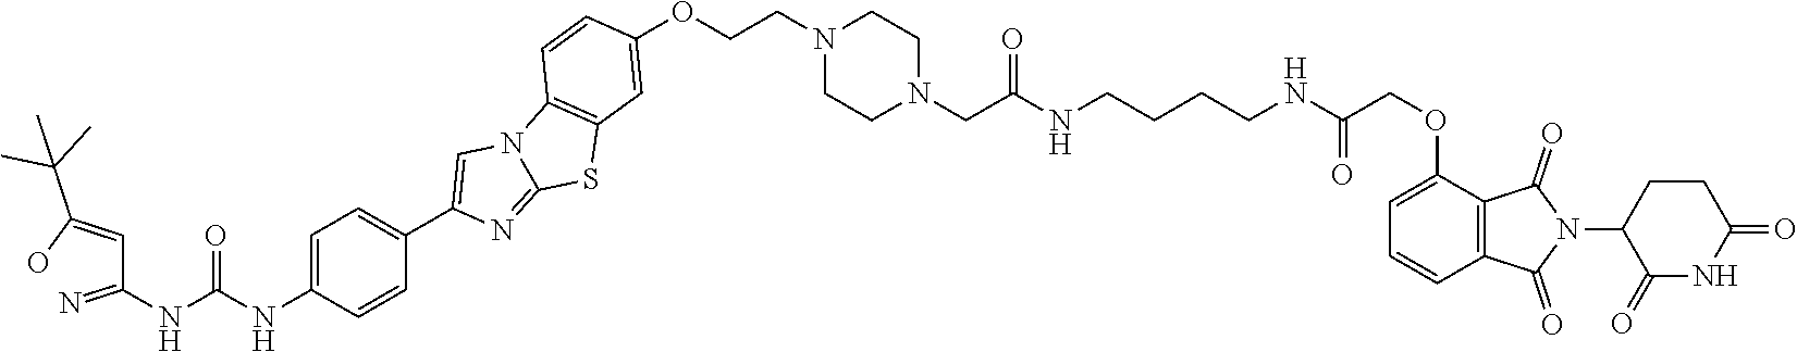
C1(OCC(NCCCCNC(CN2CCN(CCOC3=CC4=C(N5C(=NC(C6=CC=C(NC(NC(C=C(O)C(C)(C)C)=N)=O)C=C6)=C5)S4)C=C3)CC2)=O)=O)=CC=CC2=C1C(=O)N(C1C(=O)NC(=O)CC1)C2=O
